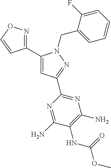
C1(C2=NOC=C2)=CC(C2=NC(N)=C(NC(OC)=O)C(N)=N2)=NN1CC1=CC=CC=C1F
